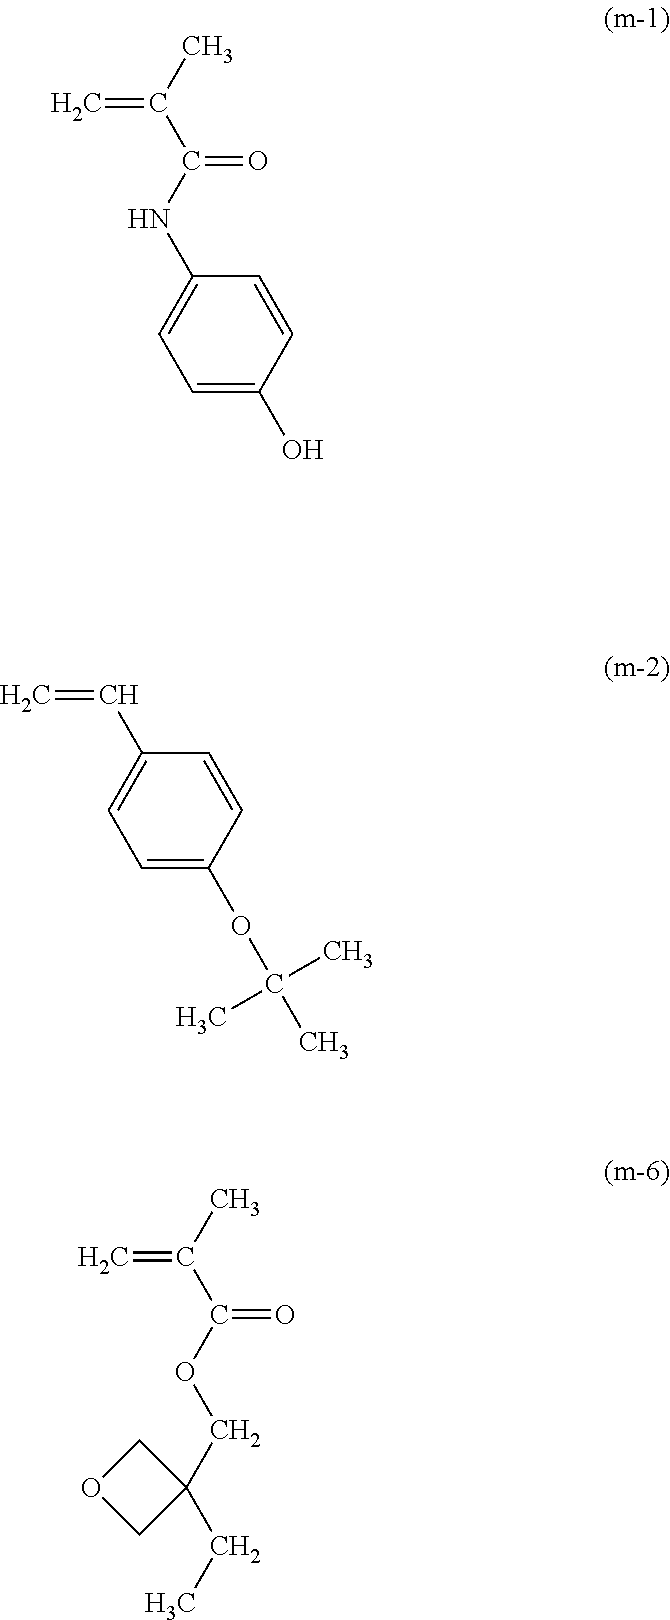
C1=C(O)C=CC(NC(C(C)=C)=O)=C1.C1=C(OC(C)(C)C)C=CC(C=C)=C1.C(OC(C(C)=C)=O)C1(CC)COC1
